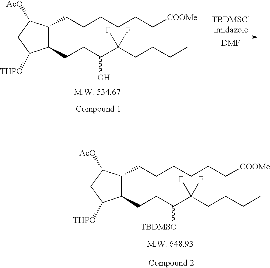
C1(CCC(C(CCCC)(F)F)[TBDMSO])C(CCCCCC[COOMe])C([AcO])CC1[THPO].[DMF].C1(CCC(C(CCCC)(F)F)O)C(CCCCCC[COOMe])C([AcO])CC1[THPO]
